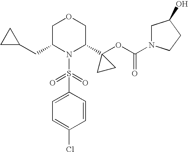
C1=C(S(=O)(=O)N2C(C3(OC(=O)N4CC(O)CC4)CC3)COCC2CC2CC2)C=CC(Cl)=C1
